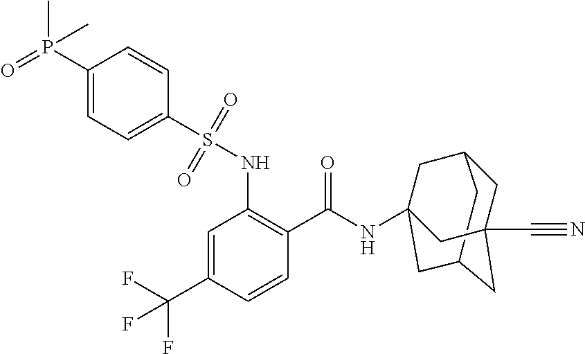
C1C2CC3(NC(C4=C(NS(C5=CC=C(P(=O)(C)C)C=C5)(=O)=O)C=C(C(F)(F)F)C=C4)=O)CC(CC1(C#N)C3)C2
